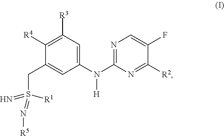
N1=C(N(C2=CC([R3])=C([R4])C(CS(=N[R5])(=N)[R1])=C2)[H])N=C([R2])C(F)=C1
